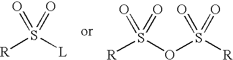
[R]S([L])(=O)=O.[R]S(OS([R])(=O)=O)(=O)=O
